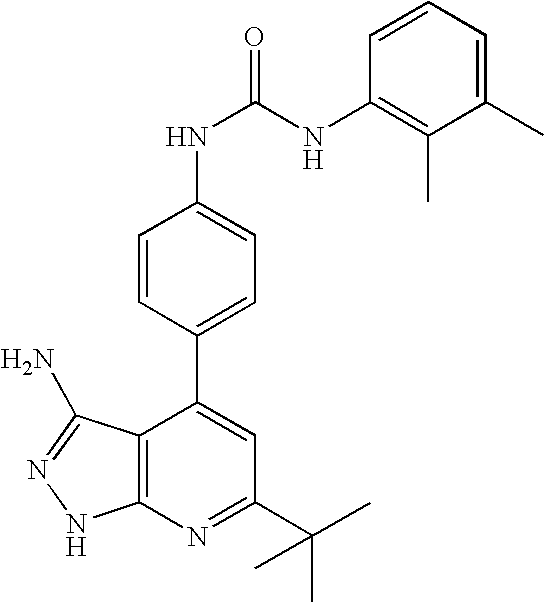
C1(C(C)(C)C)=NC2=C(C(C3=CC=C(NC(=O)NC4=C(C)C(C)=CC=C4)C=C3)=C1)C(N)=NN2
